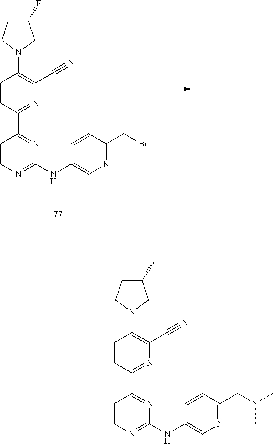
C1=CN=C(NC2=CN=C(CBr)C=C2)N=C1C1=NC(C#N)=C(N2CC(F)CC2)C=C1.C1=CN=C(NC2=CN=C(CN(C)C)C=C2)N=C1C1=NC(C#N)=C(N2CC(F)CC2)C=C1
